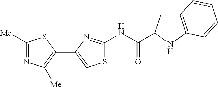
N(C(=O)C1CC2=C(N1)C=CC=C2)C1=NC(C2=C([Me])N=C([Me])S2)=CS1
